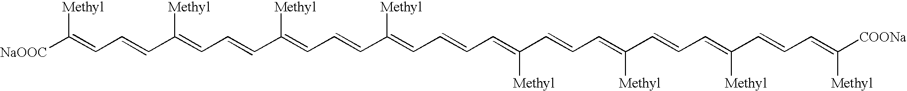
[NaOOC]C(=CC=CC(=CC=CC(=CC=CC(=CC=CC=C(C=CC=C(C=CC=C(C=CC=C([Methyl])[COONa])[Methyl])[Methyl])[Methyl])[Methyl])[Methyl])[Methyl])[Methyl]
